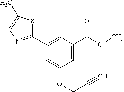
C1(OCC#C)=CC(C2=NC=C(C)S2)=CC(C(OC)=O)=C1
